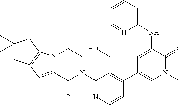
C1=CN=C(N2CCN3C(=CC4=C3CC(C)(C)C4)C2=O)C(CO)=C1C1=CN(C)C(=O)C(NC2=CC=CC=N2)=C1
